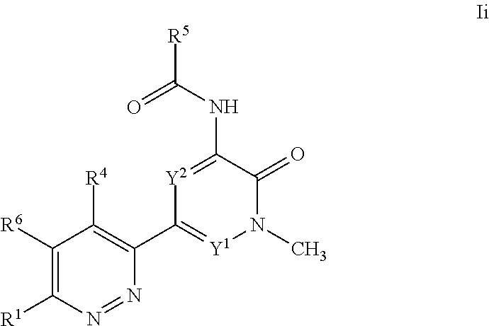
C1([R6])=C([R1])N=NC(C2=[Y1]N(C)C(=O)C(NC([R5])=O)=[Y2]2)=C1[R4]
